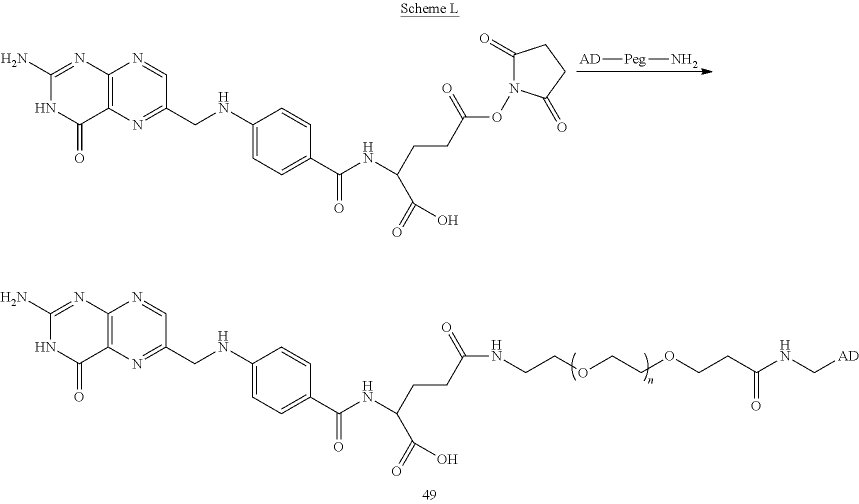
C1(N)=NC2=C(C(=O)N1)N=C(CNC1=CC=C(C(=O)NC(C(=O)O)CCC(=O)ON3C(=O)CCC3=O)C=C1)C=N2.[AD][Peg]N.C1(N)=NC2=C(C(=O)N1)N=C(CNC1=CC=C(C(=O)NC(C(=O)O)CCC(=O)NCCOCCOCCC(NC[AD])=O)C=C1)C=N2
